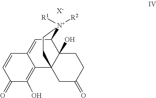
C1(=O)C(O)=C2C(=CC3C4(O)C2(CC(=O)CC4)CC[N+]3([R1])[R2])C=C1.[X-]
